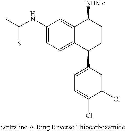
C1(NC(C)=S)=CC=C2C(=C1)C([NHMe])CCC2C1=CC=C(Cl)C(Cl)=C1
